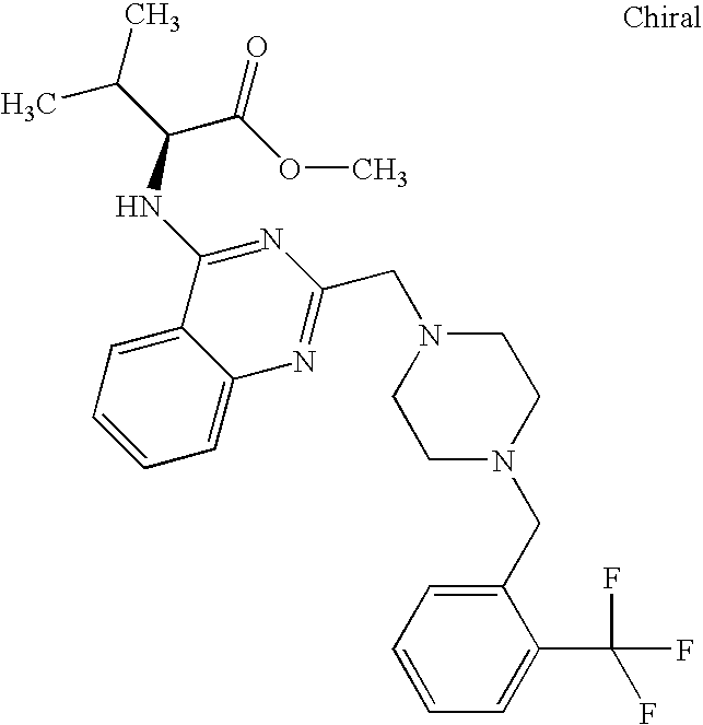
C1=C2C(=CC=C1)C(NC(C(C)C)C(OC)=O)=NC(CN1CCN(CC3=CC=CC=C3C(F)(F)F)CC1)=N2
